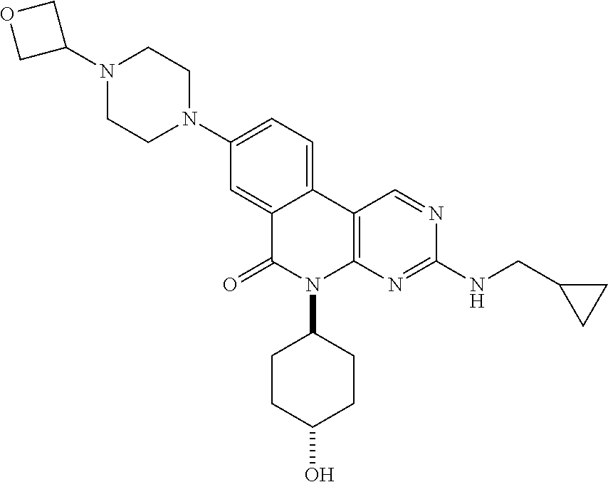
N1(C2=CC=C3C(=C2)C(=O)N(C2CCC(O)CC2)C2=C3C=NC(NCC3CC3)=N2)CCN(C2COC2)CC1
